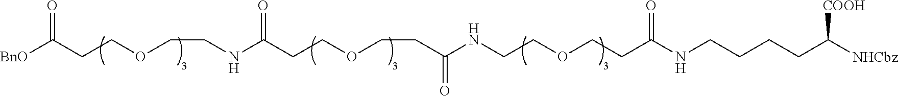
[BnO]C(CCOCCNC(CCOCCC(NCCOCCC(NCCCCC([NHCbz])[COOH])=O)=O)=O)=O
